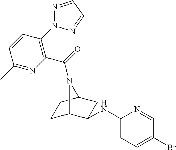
C1C2C(NC3=CC=C(Br)C=N3)CC(C1)N2C(=O)C1=C(N2N=CC=N2)C=CC(C)=N1
